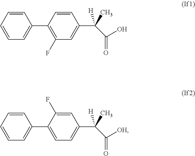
C1=CC=CC=C1C1=C(F)C=C(C(C(O)=O)([H])C)C=C1.C1=CC=CC=C1C1=CC=C(C(C([OH])=O)([H])C)C=C1F
